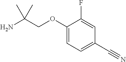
C(C(N)(C)C)OC1=CC=C(C#N)C=C1F
